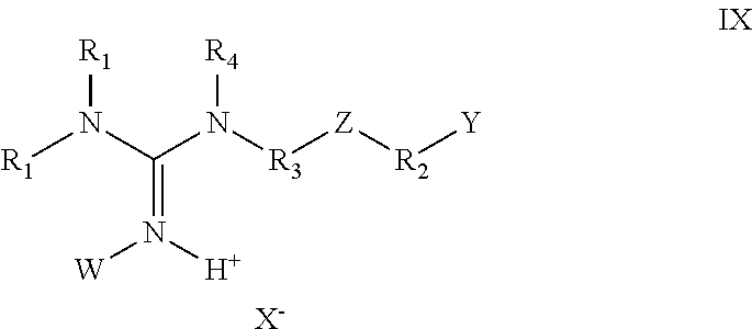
[R1]N(C(N([R3][Z][R2][Y])[R4])=N([W])[H])[R1].[X-]
